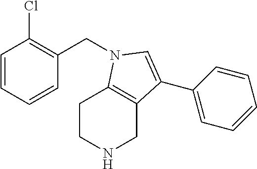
C1=CC=CC(CN2C3=C(CNCC3)C(C3=CC=CC=C3)=C2)=C1Cl
